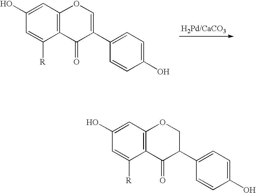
C12=C(C=C(O)C=C1[R])OC=C(C1=CC=C(O)C=C1)C2=O.[H2Pd/CaCO3].C12=C(C=C(O)C=C1[R])OCC(C1=CC=C(O)C=C1)C2=O
